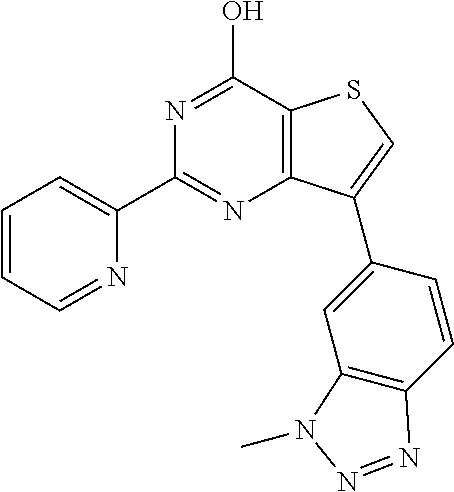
N1=CC=CC=C1C1=NC2=C(C(O)=N1)SC=C2C1=CC2=C(C=C1)N=NN2C
